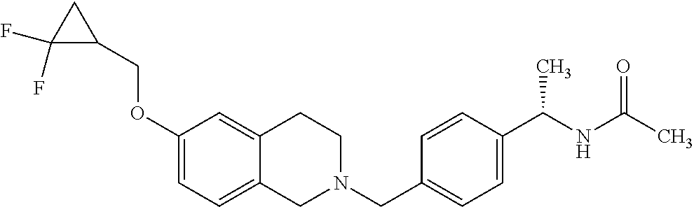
C1(OCC2CC2(F)F)=CC=C2C(=C1)CCN(CC1=CC=C(C(NC(=O)C)C)C=C1)C2
